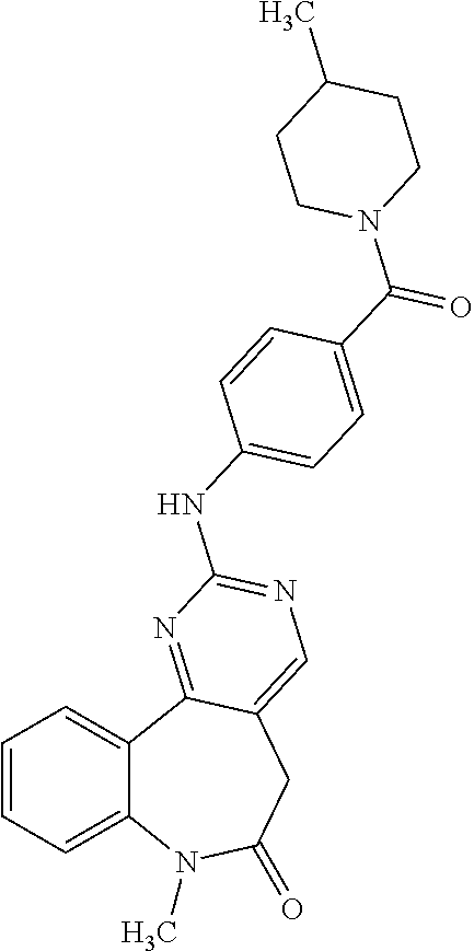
C1=CC=C2C(=C1)C1=NC(NC3=CC=C(C(N4CCC(C)CC4)=O)C=C3)=NC=C1CC(=O)N2C
